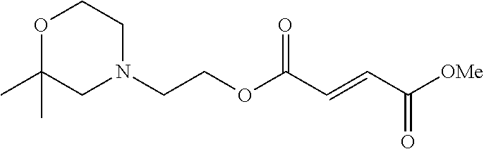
[OMe]C(C=CC(OCCN1CCOC(C)(C)C1)=O)=O
